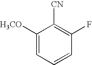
C1([H3CO])=CC=CC(F)=C1[CN]
